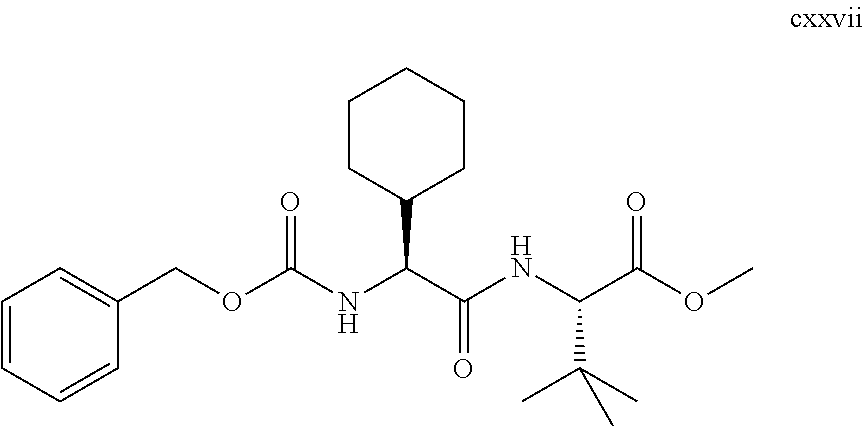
C1=CC=CC(COC(NC(C(NC(C(OC)=O)C(C)(C)C)=O)C2CCCCC2)=O)=C1
